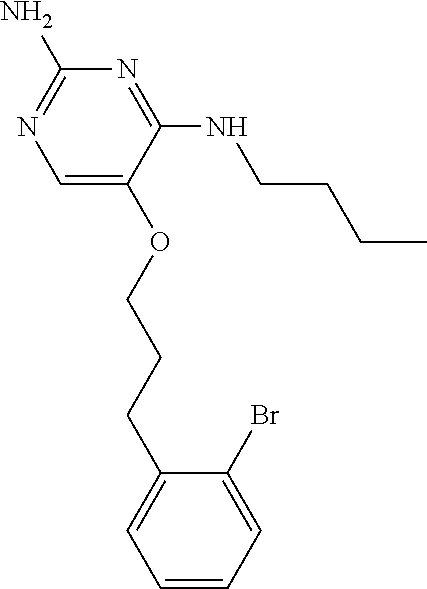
C1=C(OCCCC2=CC=CC=C2Br)C(NCCCC)=NC(N)=N1
